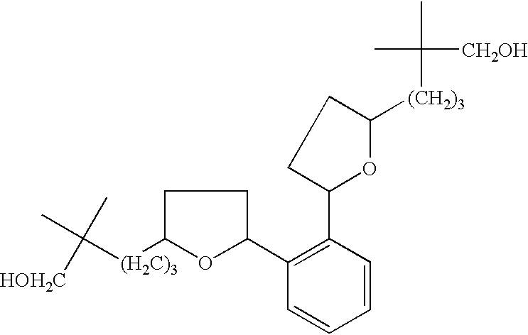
CC([(H2C)3]C1OC(C2=C(C3OC([(CH2)3]C(C)([CH2OH])C)CC3)C=CC=C2)CC1)(C)[HOH2C]
